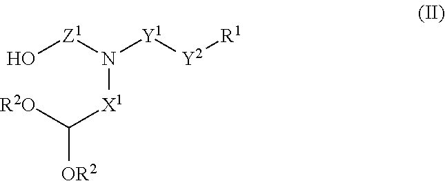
N([X1]C([R2O])[OR2])([Z1]O)[Y1][Y2][R1]
